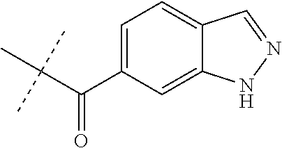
C(C(C)(C)C)(C1=CC=C2C(=C1)NN=C2)=O
